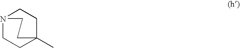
N12CCC(C)(CC1)CC2
